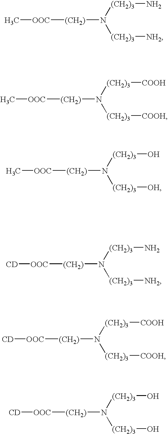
C[OOC][(CH2)]N([(CH2)3][NH2])[(CH2)3]N.C[OOC][(CH2)]N([(CH2)3][COOH])[(CH2)3][COOH].[CD][OOC][(CH2)]N([(CH2)3][NH2])[(CH2)3]N.[CD][OOC][(CH2)]N([(CH2)3][COOH])[(CH2)3][COOH].C[OOC][(CH2)]N([(CH2)3][OH])[(CH2)3]O.[CD][OOC][(CH2)]N([(CH2)3]O)[(CH2)3]O
